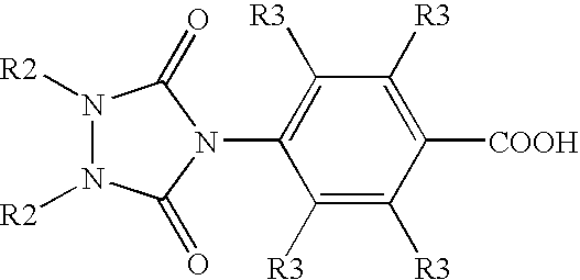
N1([R2])N([R2])C(=O)N(C2=C([R3])C([R3])=C([COOH])C([R3])=C2[R3])C1=O
